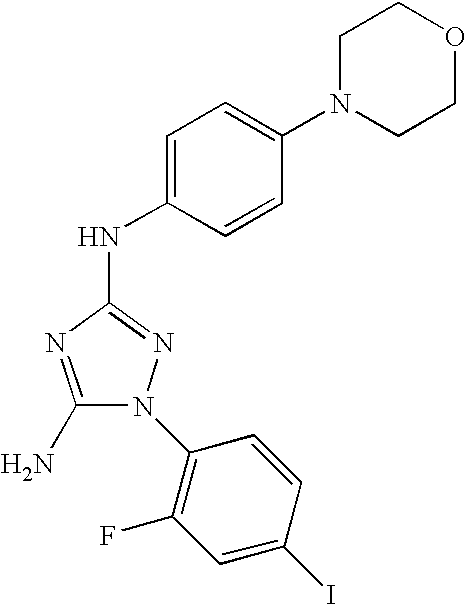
C1(N)=NC(NC2=CC=C(N3CCOCC3)C=C2)=NN1C1=C(F)C=C(I)C=C1
